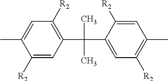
CC1=CC([R2])=C(C(C2=CC([R2])=C(C)C=C2[R2])(C)C)C=C1[R2]
